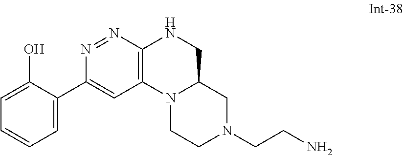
C1CN2C(CN1CCN)CNC1=C2C=C(C2=CC=CC=C2O)N=N1
